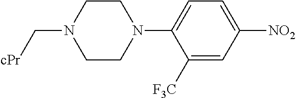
C1([F3C])=CC([NO2])=CC=C1N1CCN(C[cPr])CC1
